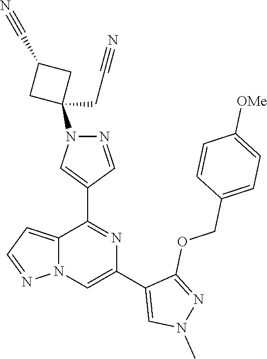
C12=CC=NN1C=C(C1=CN(C)N=C1OCC1=CC=C([OMe])C=C1)N=C2C1=CN(C2(CC#N)CC(C#N)C2)N=C1
